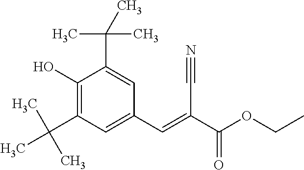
C1(O)=C(C(C)(C)C)C=C(C=C(C(OCC)=O)C#N)C=C1C(C)(C)C
